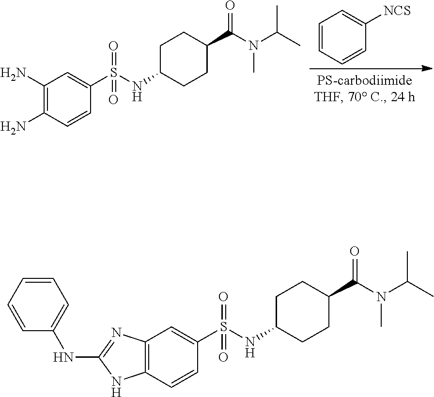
C1(N)=C(N)C=CC(S(NC2CCC(C(N(C(C)C)C)=O)CC2)(=O)=O)=C1.C1=CC=CC([NCS])=C1.C12=C(C=CC(S(NC3CCC(C(N(C(C)C)C)=O)CC3)(=O)=O)=C1)NC(NC1=CC=CC=C1)=N2
